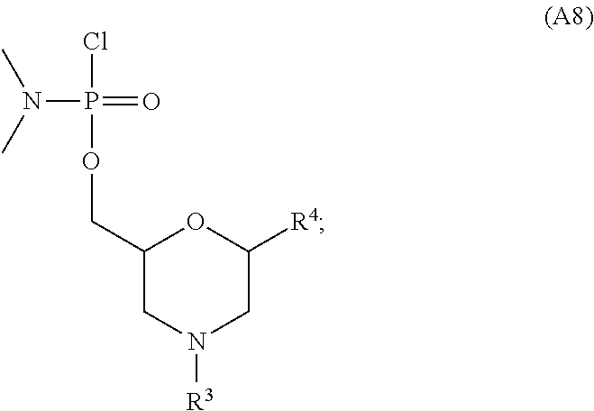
ClP(OCC1CN([R3])CC([R4])O1)(=O)N(C)C
